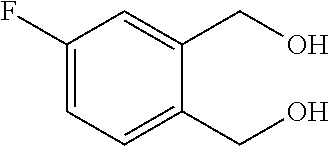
C1(F)=CC=C(CO)C(CO)=C1
